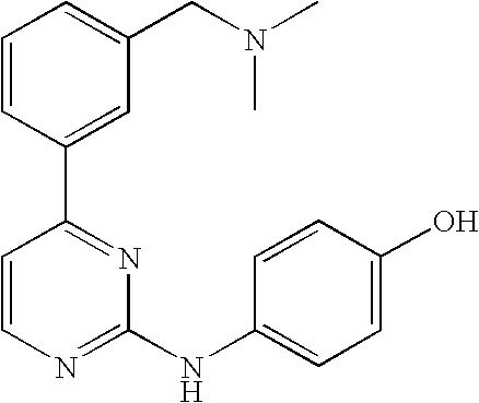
C1=CC(C2=NC(NC3=CC=C(O)C=C3)=NC=C2)=CC(CN(C)C)=C1
